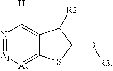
N1=[A1][A2]=C2C(=C1[H])C([R2])C(B[R3])S2
